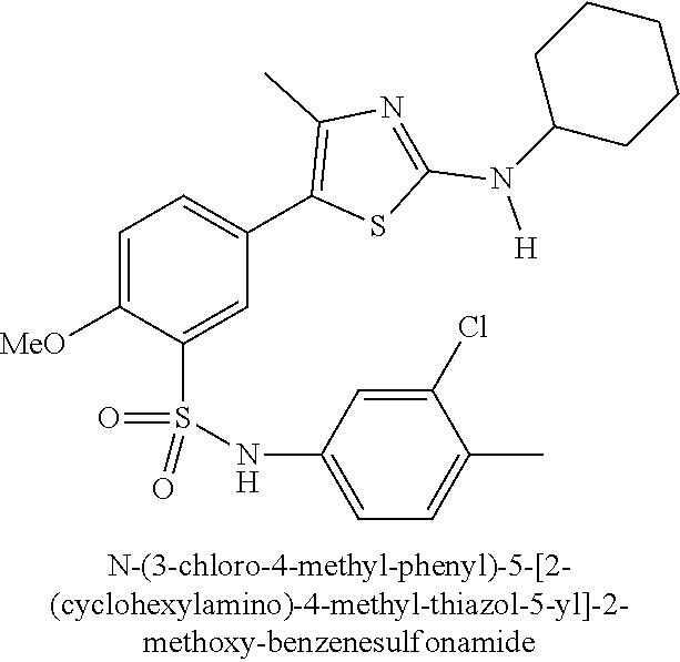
C1=C([MeO])C(S(NC2=CC=C(C)C(Cl)=C2)(=O)=O)=CC(C2=C(C)N=C(N([H])C3CCCCC3)S2)=C1
